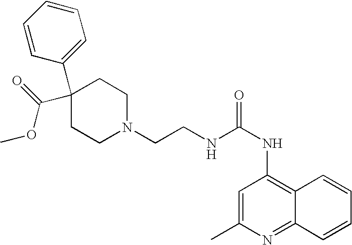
C1=CC=CC(C2(C(=O)OC)CCN(CCNC(NC3=C4C(=NC(C)=C3)C=CC=C4)=O)CC2)=C1
